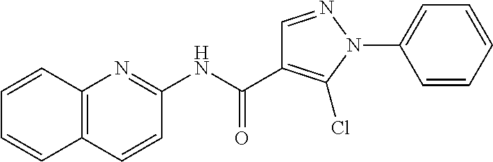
N(C(=O)C1=C(Cl)N(C2=CC=CC=C2)N=C1)C1=NC2=C(C=C1)C=CC=C2
